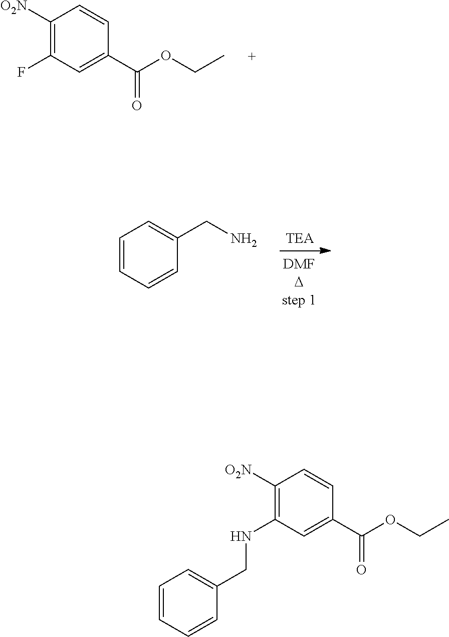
C1=CC=CC(CN)=C1.C1([O2N])=C(F)C=C(C(OCC)=O)C=C1.C1([O2N])=C(NCC2=CC=CC=C2)C=C(C(OCC)=O)C=C1
